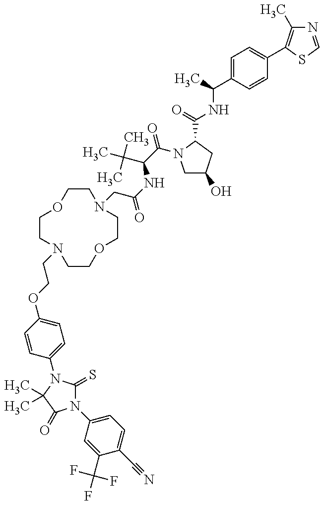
N1(C2=CC=C(C#N)C(C(F)(F)F)=C2)C(=S)N(C2=CC=C(OCCN3CCOCCN(CC(NC(C(=O)N4CC(O)CC4C(=O)NC(C4=CC=C(C5=C(C)N=CS5)C=C4)C)C(C)(C)C)=O)CCOCC3)C=C2)C(C)(C)C1=O
